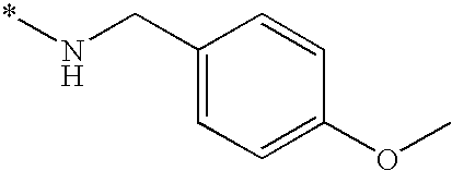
C1(CN*)=CC=C(OC)C=C1
